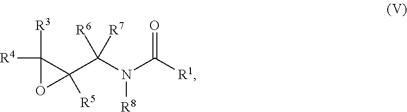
[R4]C1([R3])C(C(N(C([R1])=O)[R8])([R6])[R7])([R5])O1
